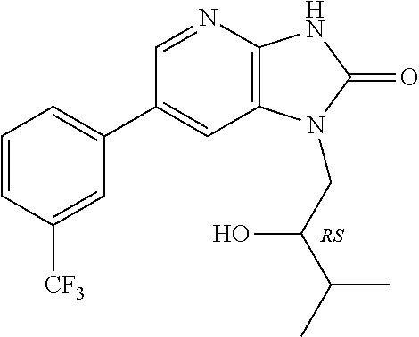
C1(C2=CC=CC([CF3])=C2)=CC2=C(N=C1)NC(=O)N2CC(C(C)C)O
